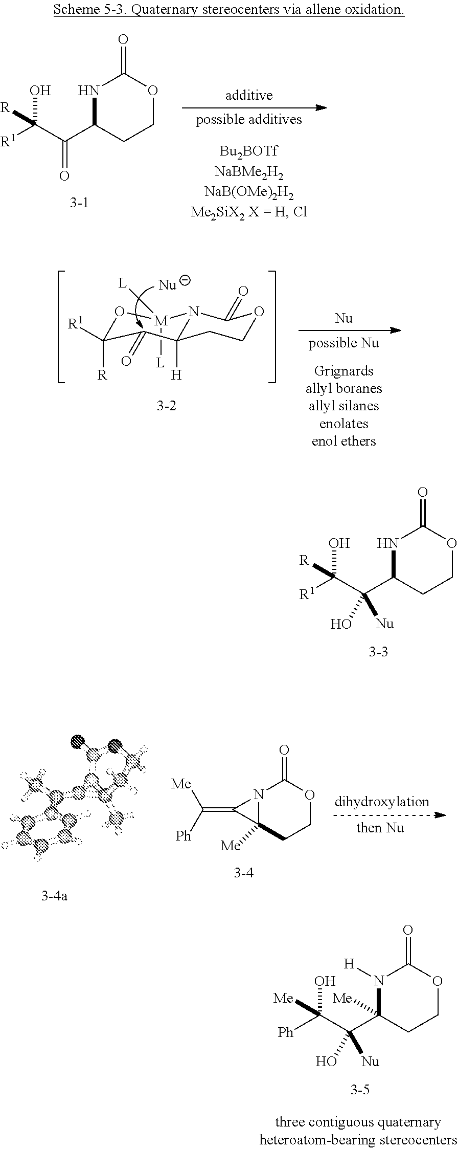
N1C(C(C([R1])(O)[R])=O)CCOC1=O.O1C([R])([R1])C(=O)C2([H])N([M]1([L])[L])C(=O)OCC2.N1C(C(C([R1])(O)[R])(O)[Nu])CCOC1=O.N1([H])C(C(C([Ph])(O)[Me])(O)[Nu])([Me])CCOC1=O.N12C([Me])(CCOC1=O)C2=C([Ph])[Me]
